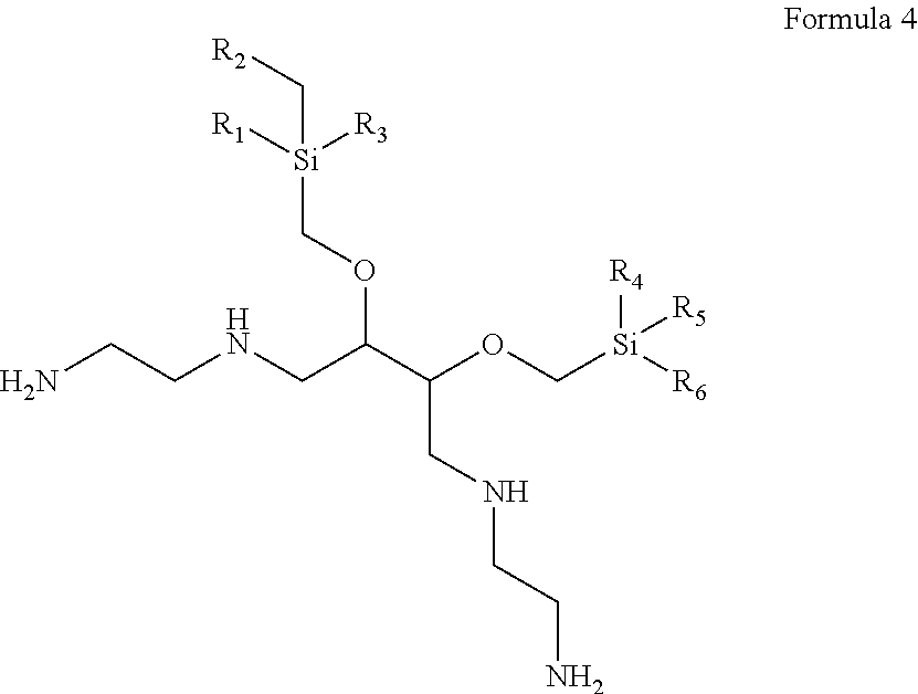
NCCNCC(C(OC[Si]([R6])([R4])[R5])CNCCN)OC[Si]([R3])([R1])C[R2]
